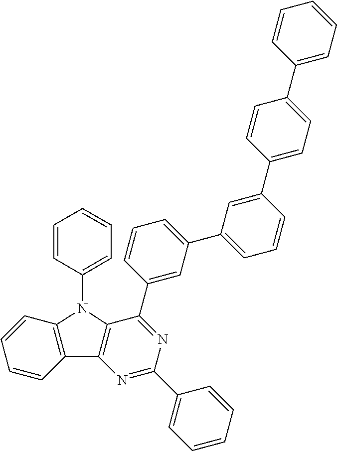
C1=CC2=C(C=C1)N(C1=CC=CC=C1)C1=C2N=C(C2=CC=CC=C2)N=C1C1=CC(C2=CC=CC(C3=CC=C(C4=CC=CC=C4)C=C3)=C2)=CC=C1
